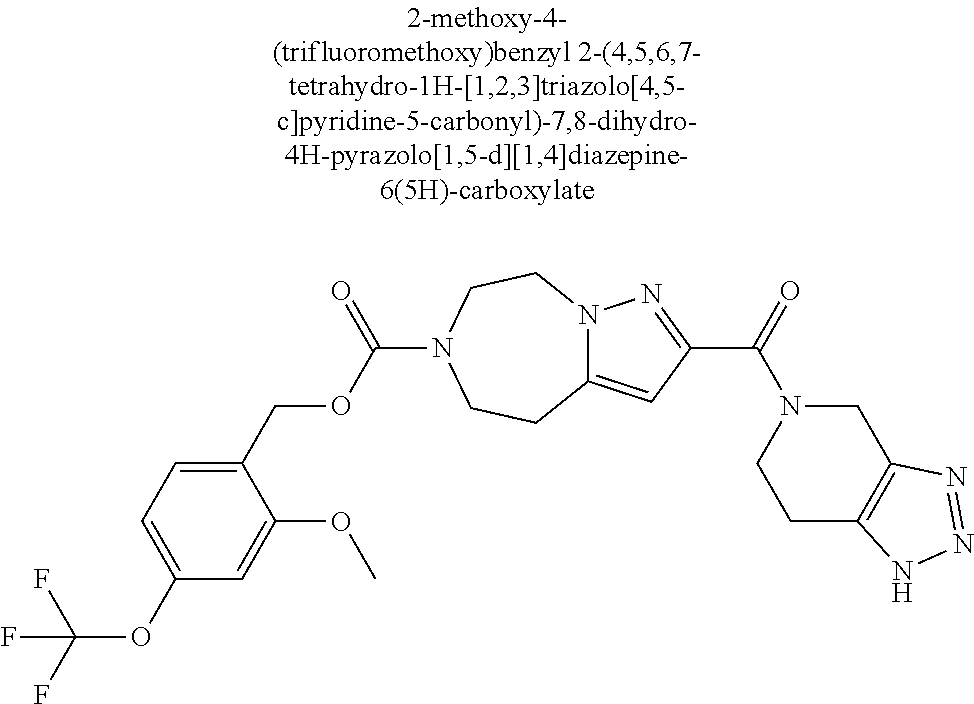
C1(OC(F)(F)F)=CC=C(COC(=O)N2CCN3C(=CC(C(N4CCC5=C(C4)N=NN5)=O)=N3)CC2)C(OC)=C1
